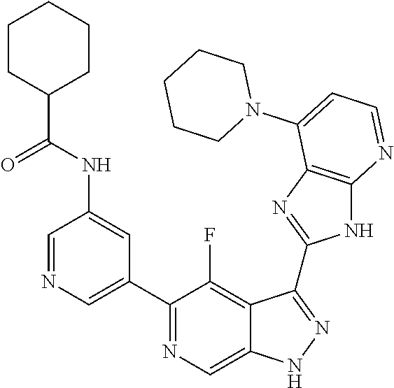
C1=NC=C(C2=NC=C3C(=C2F)C(C2=NC4=C(N2)N=CC=C4N2CCCCC2)=NN3)C=C1NC(=O)C1CCCCC1
